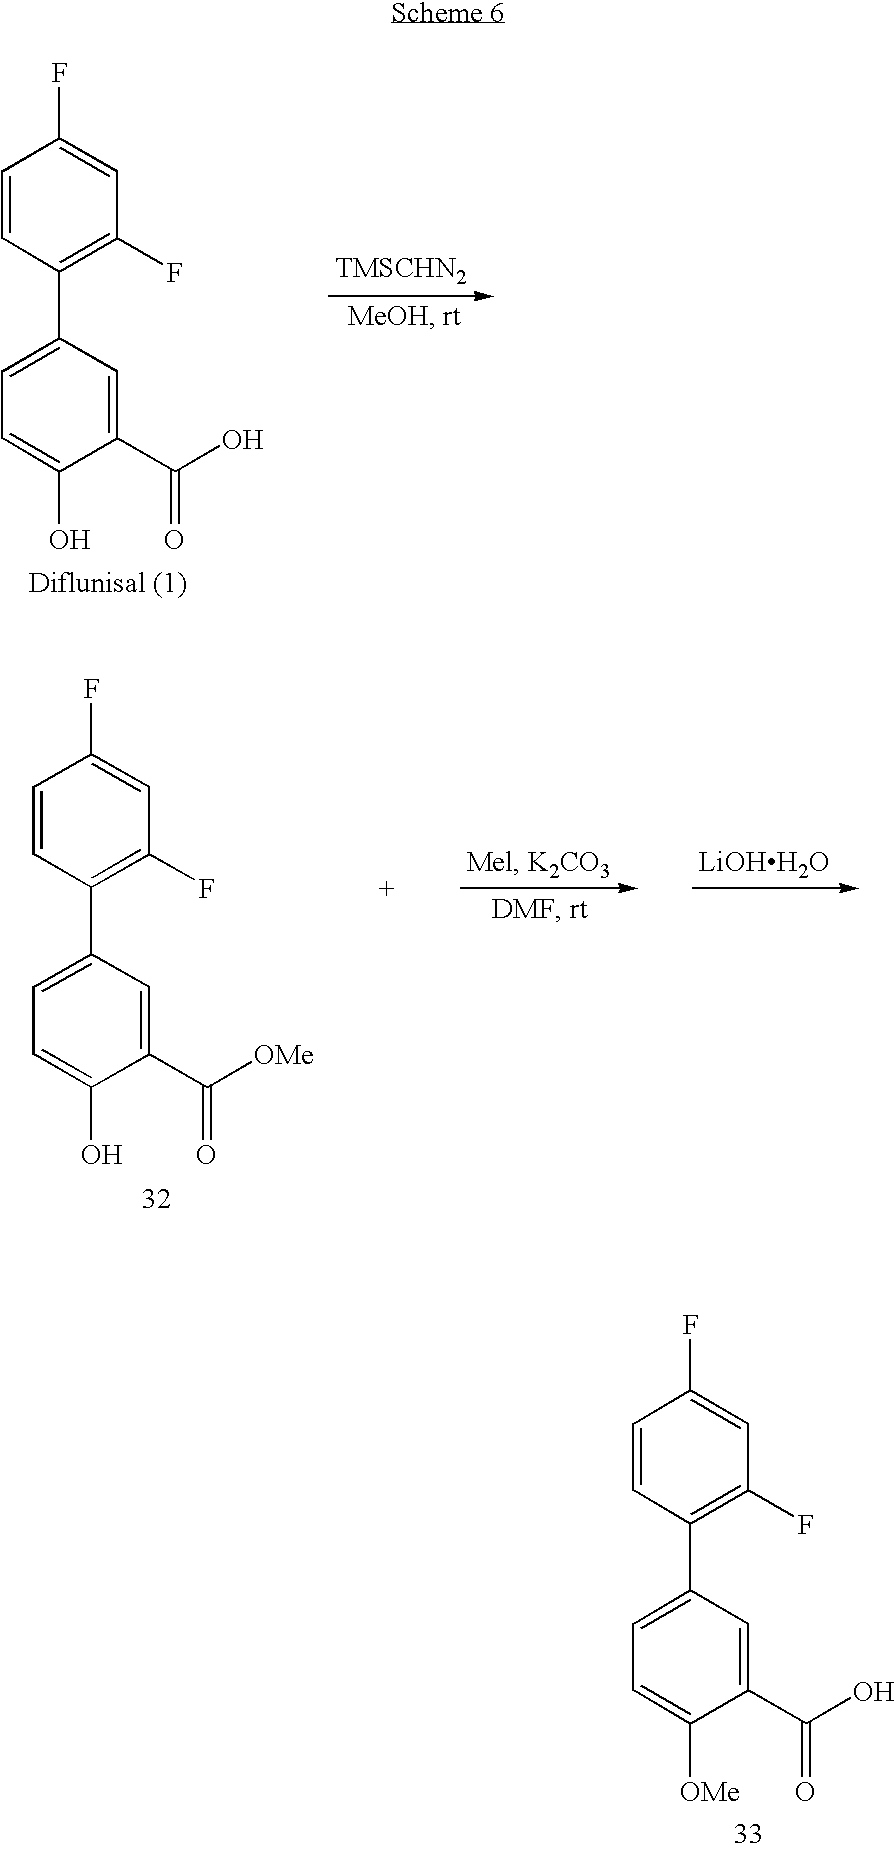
C1=CC(C2=CC=C(O)C(C(O)=O)=C2)=C(F)C=C1F.C1=CC(C2=CC=C(O)C(C([OMe])=O)=C2)=C(F)C=C1F.[LiOHH2O].C1=CC(C2=CC=C([OMe])C(C(O)=O)=C2)=C(F)C=C1F
